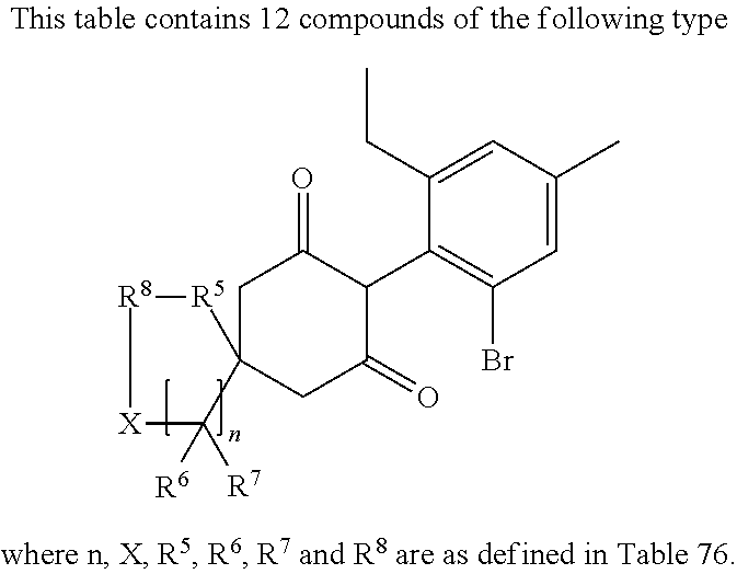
C1(CC)=CC(C)=CC(Br)=C1C1C(=O)CC2(CC1=O)C([R6])([R7])[X][R8][R5]2
